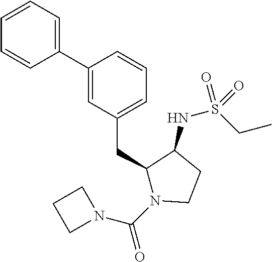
C1(C2=CC(CC3N(C(N4CCC4)=O)CCC3NS(CC)(=O)=O)=CC=C2)=CC=CC=C1
